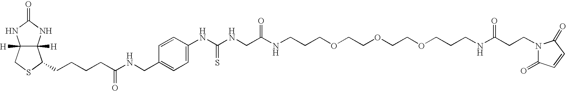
C12([H])C([H])(NC(=O)N1)C(CCCCC(NCC1=CC=C(NC(NCC(NCCCOCCOCCOCCCNC(CCN3C(=O)C=CC3=O)=O)=O)=S)C=C1)=O)SC2
